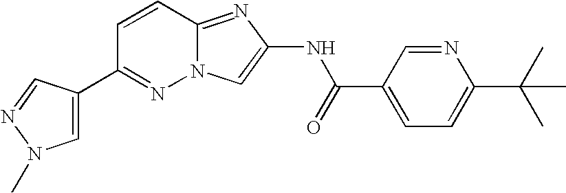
C1=CC2=NC(NC(=O)C3=CC=C(C(C)(C)C)N=C3)=CN2N=C1C1=CN(C)N=C1
